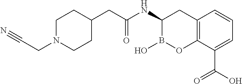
C1N(CC#N)CCC(CC(NC2B(O)OC3=C(C2)C=CC=C3C(O)=O)=O)C1
